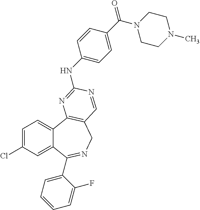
C1=C(Cl)C=C2C(=C1)C1=C(CN=C2C2=CC=CC=C2F)C=NC(NC2=CC=C(C(=O)N3CCN(C)CC3)C=C2)=N1
